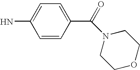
C1=CC(C(=O)N2CCOCC2)=CC=C1N
